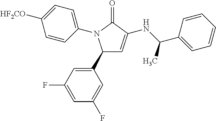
C1(C2=CC(F)=CC(F)=C2)C=C(NC(C2=CC=CC=C2)C)C(=O)N1C1=CC=C([HF2CO])C=C1
